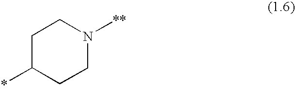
C1C(*)CCN([**])C1
